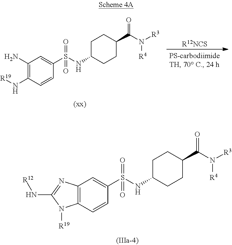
C1(N)=C(N[R19])C=CC(S(=O)(=O)NC2CCC(C(N([R3])[R4])=O)CC2)=C1.[R12NCS].[(xx)].C12=C(C=CC(S(=O)(=O)NC3CCC(C(N([R3])[R4])=O)CC3)=C1)N([R19])C(N[R12])=N2
